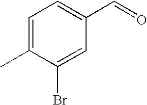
C1=C(C)C(Br)=CC(C=O)=C1
